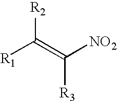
[R1]C([R2])=C([NO2])[R3]
